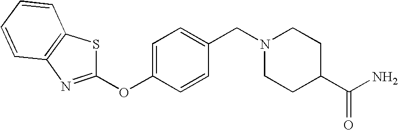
O(C1=CC=C(CN2CCC(C(N)=O)CC2)C=C1)C1=NC2=C(S1)C=CC=C2
